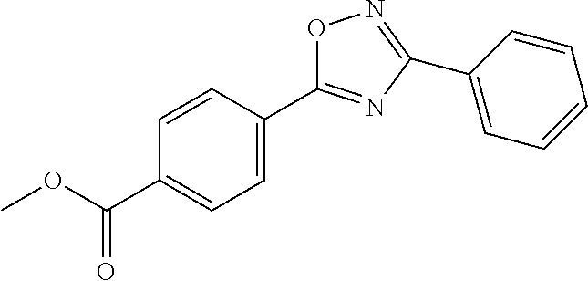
C1=CC(C2=NC(C3=CC=CC=C3)=NO2)=CC=C1C(OC)=O
